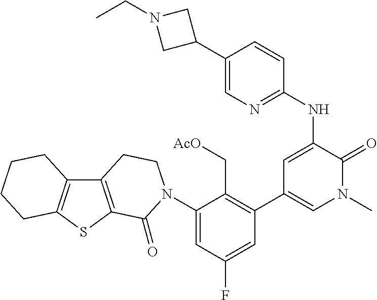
C1(N2C(=O)C3=C(C4=C(S3)CCCC4)CC2)=CC(F)=CC(C2=CN(C)C(=O)C(NC3=NC=C(C4CN(CC)C4)C=C3)=C2)=C1C[AcO]
